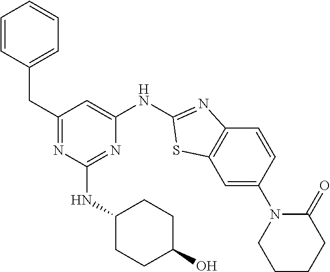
C1(CC2=CC=CC=C2)=NC(NC2CCC(O)CC2)=NC(NC2=NC3=C(C=C(N4C(=O)CCCC4)C=C3)S2)=C1
